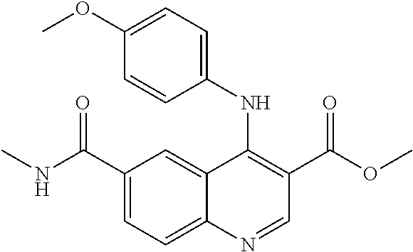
C12=CC(C(NC)=O)=CC=C1N=CC(C(OC)=O)=C2NC1=CC=C(OC)C=C1
